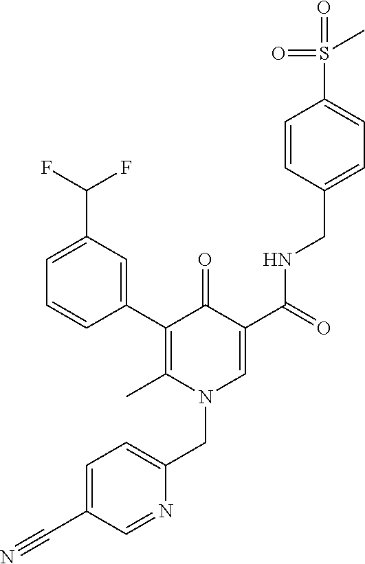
C1(C2=C(C)N(CC3=CC=C(C#N)C=N3)C=C(C(=O)NCC3=CC=C(S(=O)(=O)C)C=C3)C2=O)=CC(C(F)F)=CC=C1
